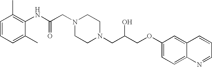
C1=CC=C(C)C(NC(CN2CCN(CC(COC3=CC=C4C(=C3)C=CC=N4)O)CC2)=O)=C1C
